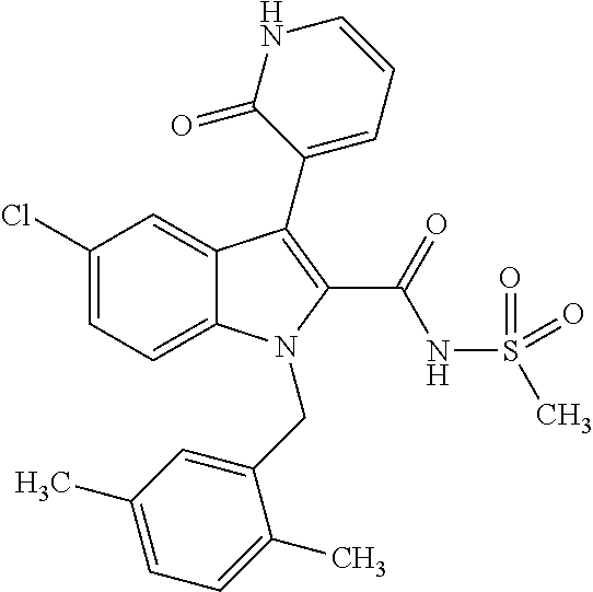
C1(Cl)=CC=C2C(=C1)C(C1=CC=CNC1=O)=C(C(NS(C)(=O)=O)=O)N2CC1=CC(C)=CC=C1C
